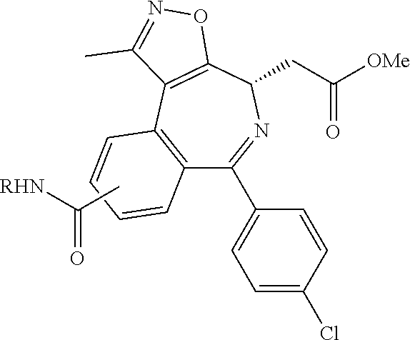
C1=CC2=C(C(C3=CC=C(Cl)C=C3)=NC(CC([OMe])=O)C3=C2C(C)=NO3)C=C1.CC(=O)[RHN]
